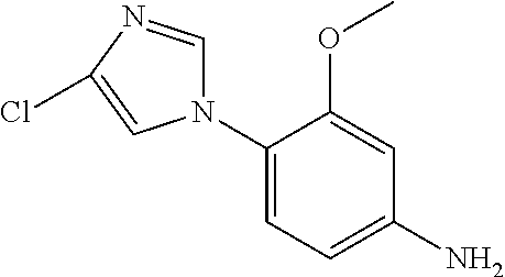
N1(C2=CC=C(N)C=C2OC)C=NC(Cl)=C1
